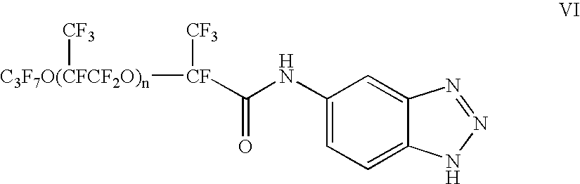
C1(NC([CF]([CF3])[C3F7O(CFCF2O)n][CF3])=O)=CC=C2C(=C1)N=NN2
